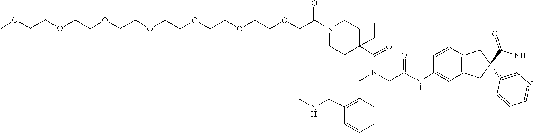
C1C(C(=O)N(CC2=C(CNC)C=CC=C2)CC(NC2=CC3=C(C=C2)CC2(C4=C(N=CC=C4)NC2=O)C3)=O)(CC)CCN(C(COCCOCCOCCOCCOCCOCCOC)=O)C1
